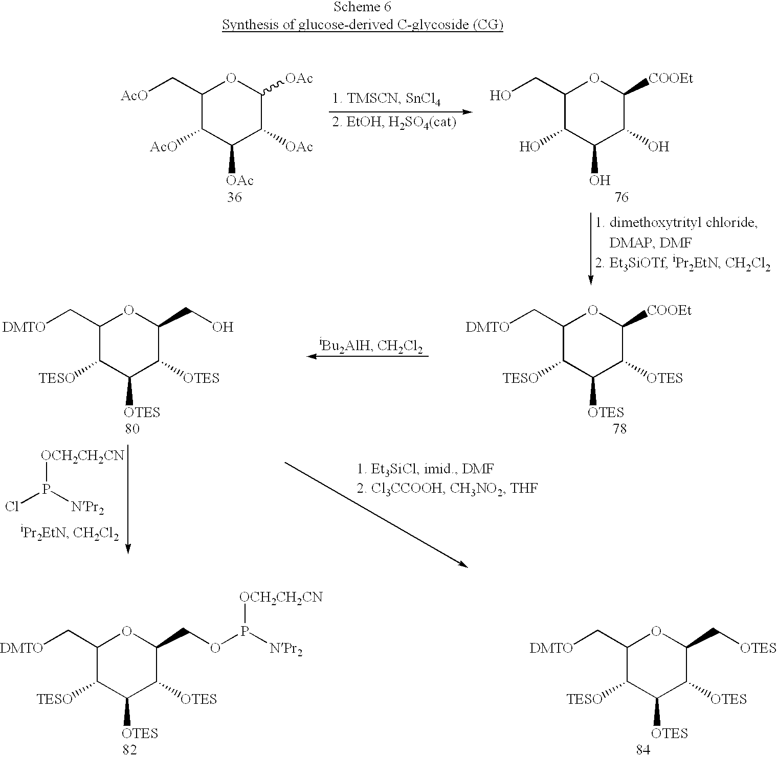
C1(C[DMTO])C([TESO])C([OTES])C([OTES])C(COP([NPr2])[OCH2CH2CN])O1.C1(C[DMTO])C([TESO])C([OTES])C([OTES])C(C[OTES])O1.C1(C[AcO])C([AcO])C([OAc])C([OAc])C([OAc])O1.C1(CO)C(O)C(O)C(O)C([COOEt])O1.ClP([NPr2])[OCH2CH2CN].C1(C[DMTO])C([TESO])C([OTES])C([OTES])C([COOEt])O1.C1(C[DMTO])C([TESO])C([OTES])C([OTES])C(CO)O1
